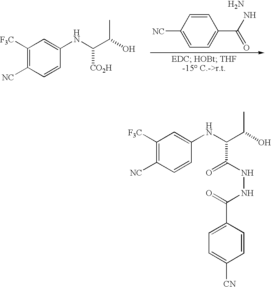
C1=CC([NC])=CC=C1C(=O)N.C1([F3C])=C([NC])C=CC(NC([CO2H])C(C)O)=C1.N.C1([F3C])=C([NC])C=CC(NC(C(=O)NNC(=O)C2=CC=C([CN])C=C2)C(C)O)=C1
